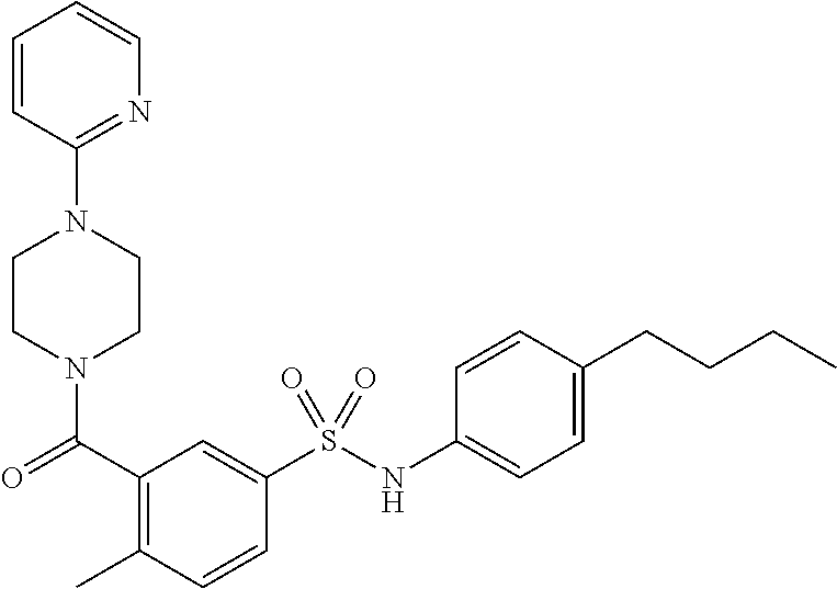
C(=O)(C1=C(C)C=CC(S(NC2=CC=C(CCCC)C=C2)(=O)=O)=C1)N1CCN(C2=NC=CC=C2)CC1
